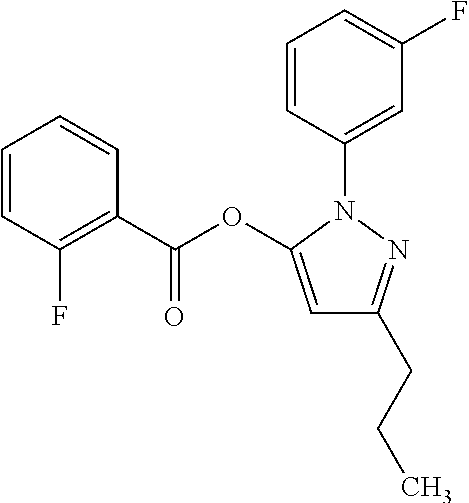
C1=CC(F)=C(C(OC2=CC(CCC)=NN2C2=CC(F)=CC=C2)=O)C=C1
